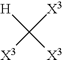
[H]C([X3])([X3])[X3]
